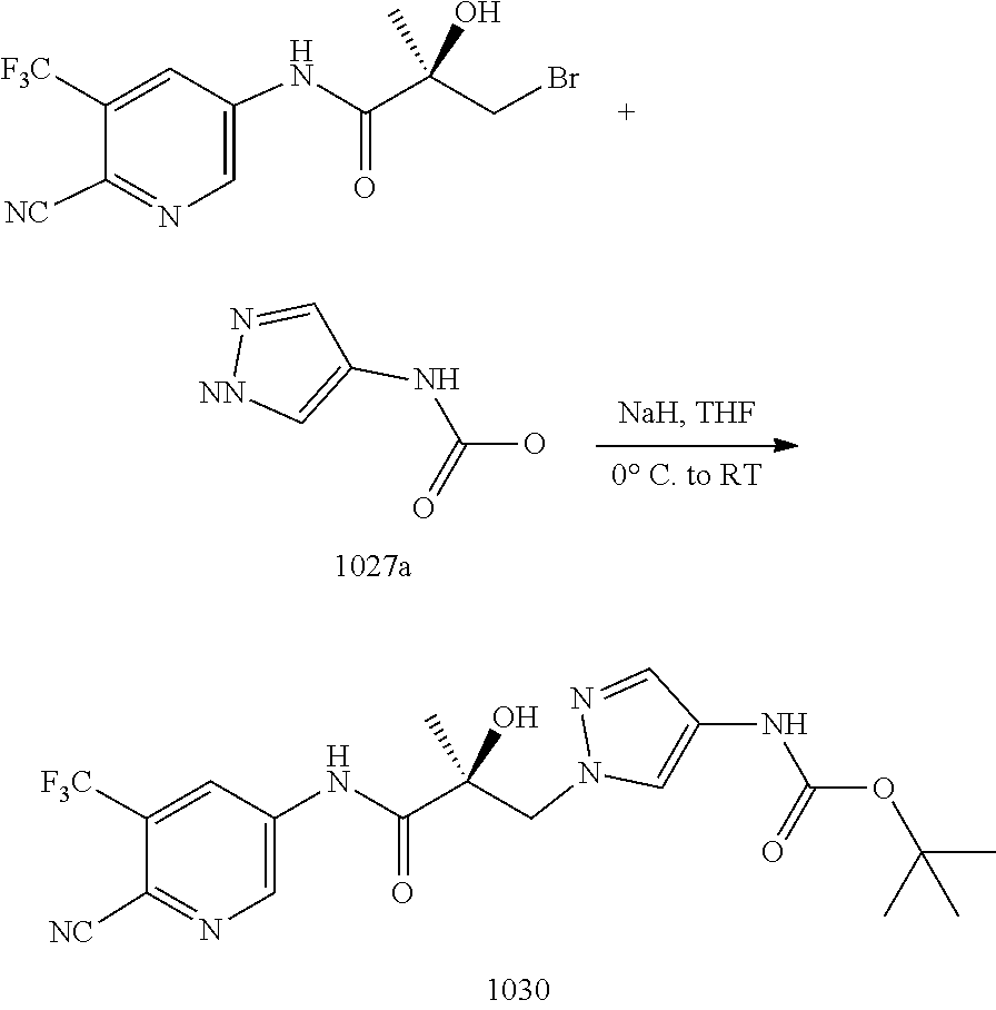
C1([NC])=NC=C(NC(=O)C(O)(CBr)C)C=C1[F3C].N1=CC(NC(=O)O)=C[NN]1.N1(CC(C(NC2=CN=C([NC])C([F3C])=C2)=O)(O)C)N=CC(NC(OC(C)(C)C)=O)=C1
